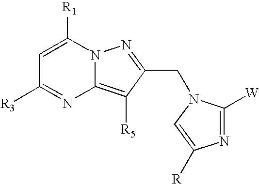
C1=C([R1])N2C(=C([R5])C(CN3C([W])=NC([R])=C3)=N2)N=C1[R3]
